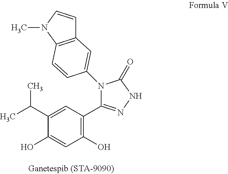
C1(O)=C(C2=NNC(=O)N2C2=CC3=C(N(C)C=C3)C=C2)C=C(C(C)C)C(O)=C1
